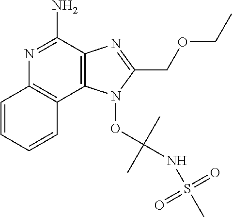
C1=CC=CC2=C1N=C(N)C1=C2N(OC(NS(C)(=O)=O)(C)C)C(COCC)=N1
